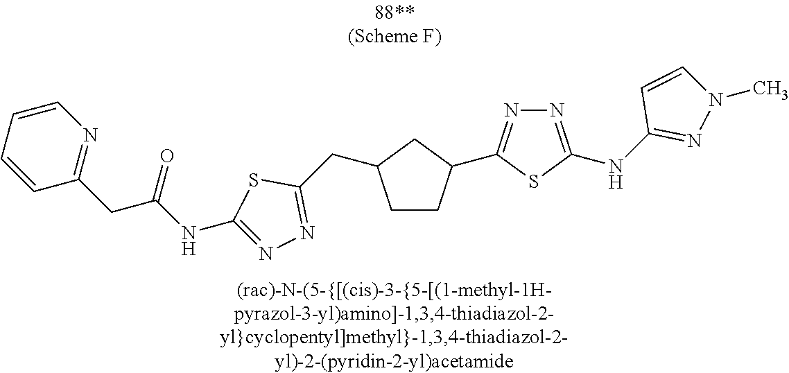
C1CC(C2=NN=C(NC3=NN(C)C=C3)S2)CC1CC1=NN=C(NC(CC2=NC=CC=C2)=O)S1
